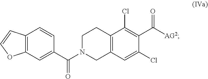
C12=C(C=C(C(N3CC4=C(CC3)C(Cl)=C(C([AG2])=O)C(Cl)=C4)=O)C=C1)OC=C2
